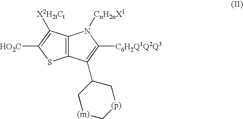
C12=C(SC([HO2C])=C1[X2H2tCt])C(C1C[(m)]C[(p)]C1)=C([C6H2Q1Q2Q3])N2[CnH2nX1]
